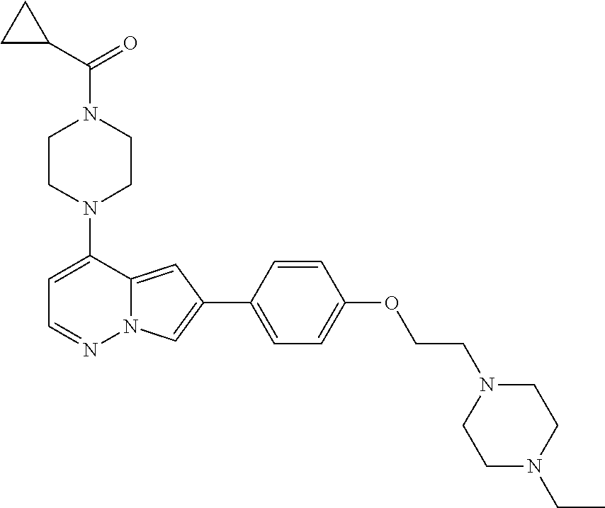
N1(C2=CC=NN3C2=CC(C2=CC=C(OCCN4CCN(CC)CC4)C=C2)=C3)CCN(C(=O)C2CC2)CC1
